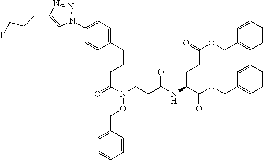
N(C(CCC(OCC1=CC=CC=C1)=O)C(OCC1=CC=CC=C1)=O)C(CCN(C(=O)CCCC1=CC=C(N2N=NC(CCCF)=C2)C=C1)OCC1=CC=CC=C1)=O
